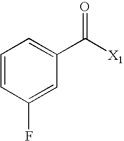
C1=CC(F)=CC(C([X1])=O)=C1
